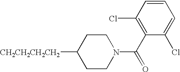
C1CN(C(C2=C(Cl)C=CC=C2Cl)=O)CCC1[CH2CH2CH2CH2]
